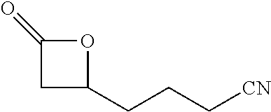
C1(CCC[CN])OC(=O)C1
